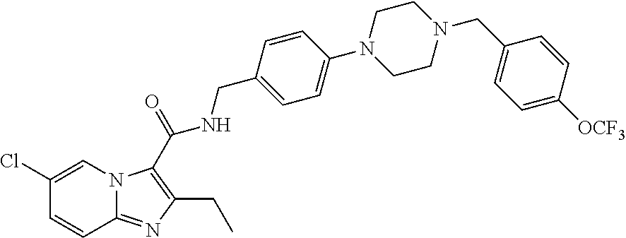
C1(Cl)=CN2C(=NC(CC)=C2C(NCC2=CC=C(N3CCN(CC4=CC=C([OCF3])C=C4)CC3)C=C2)=O)C=C1
